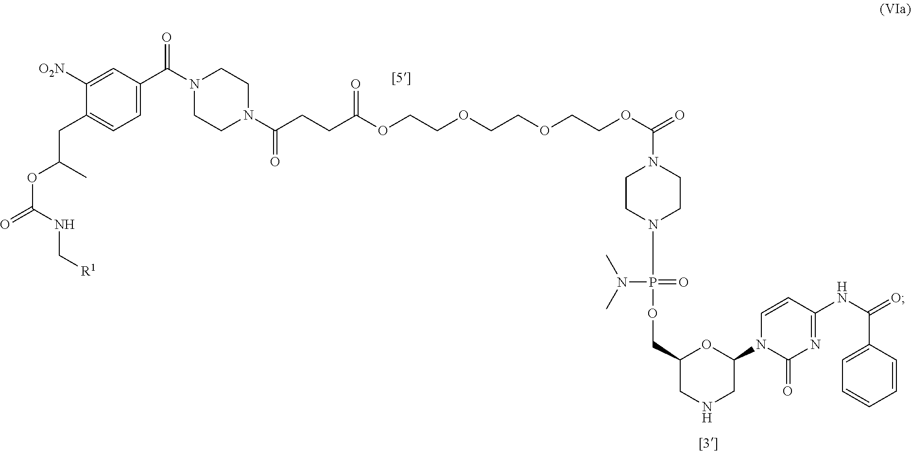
C1=C(C(N2CCN(C(CCC(OCCOCCOCCOC(=O)N3CCN(P(OCC4CNCC(N5C(=O)N=C(NC(C6=CC=CC=C6)=O)C=C5)O4)(=O)N(C)C)CC3)=O)=O)CC2)=O)C=C([O2N])C(CC(C)OC(=O)NC[R1])=C1
